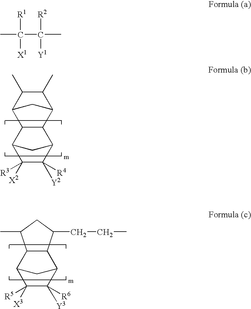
C12C(C)C(C)C(C1)C1C2C2C([Y2])([R4])C([X2])([R3])C1C2.C12C3C([Y3])([R6])C([X3])([R5])C(C1C(C)CC2CCC)C3.[R1]C(C)(C(C)([R2])[Y1])[X1]
